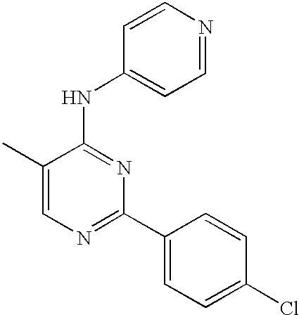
C1=C(C)C(NC2=CC=NC=C2)=NC(C2=CC=C(Cl)C=C2)=N1
